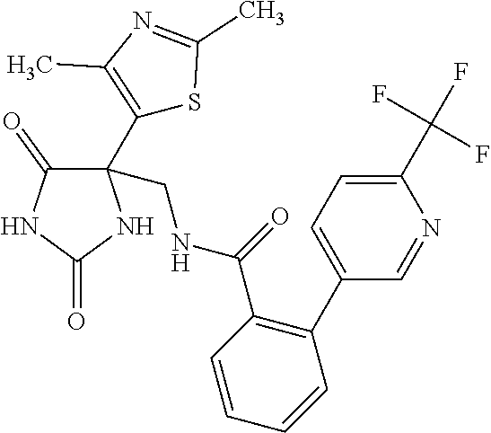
C1(C(F)(F)F)=CC=C(C2=C(C(NCC3(C4=C(C)N=C(C)S4)C(=O)NC(=O)N3)=O)C=CC=C2)C=N1
